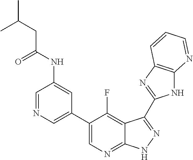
C1=NC=C(C2=CN=C3C(=C2F)C(C2=NC4=C(N2)N=CC=C4)=NN3)C=C1NC(CC(C)C)=O
